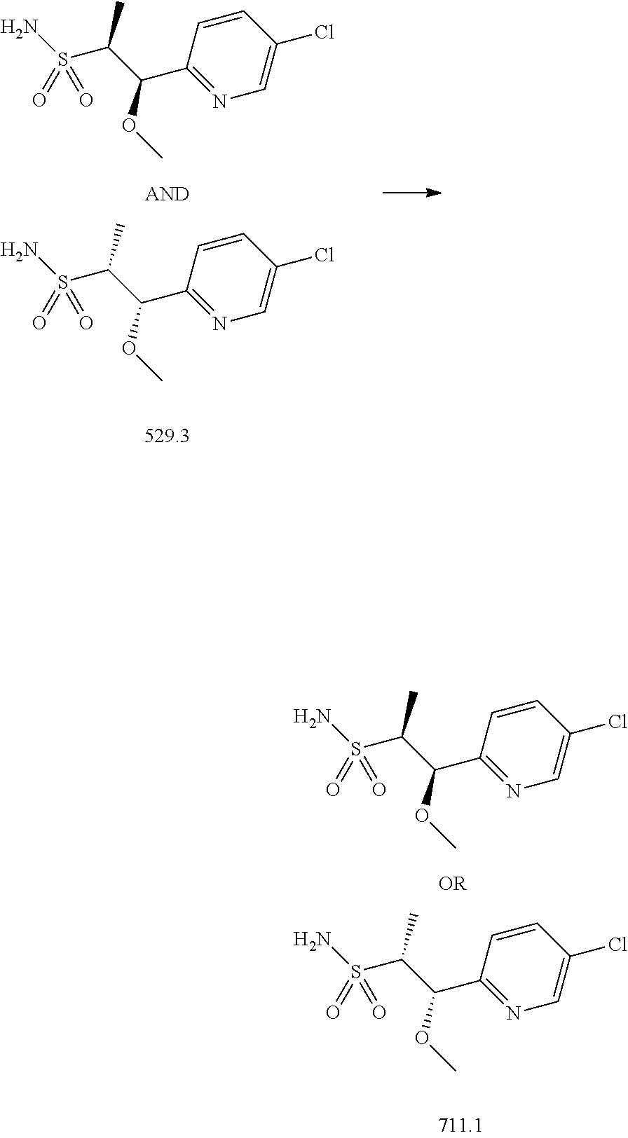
C1(C(C(S(N)(=O)=O)C)OC)=NC=C(Cl)C=C1.C1(C(C(S(N)(=O)=O)C)OC)=NC=C(Cl)C=C1.C1(C(C(S(N)(=O)=O)C)OC)=NC=C(Cl)C=C1.C1(C(C(S(N)(=O)=O)C)OC)=NC=C(Cl)C=C1
